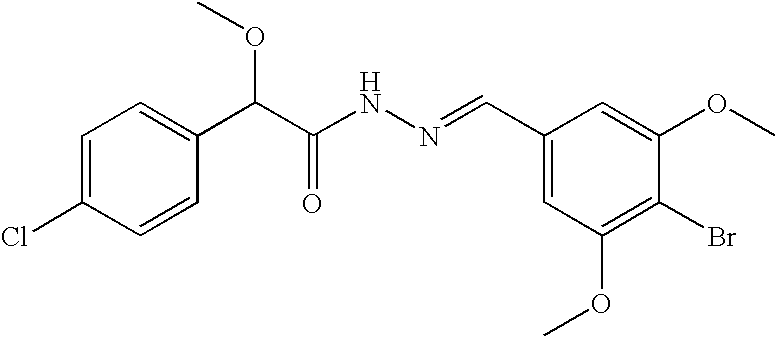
C1=C(Cl)C=CC(C(C(NN=CC2=CC(OC)=C(Br)C(OC)=C2)=O)OC)=C1
